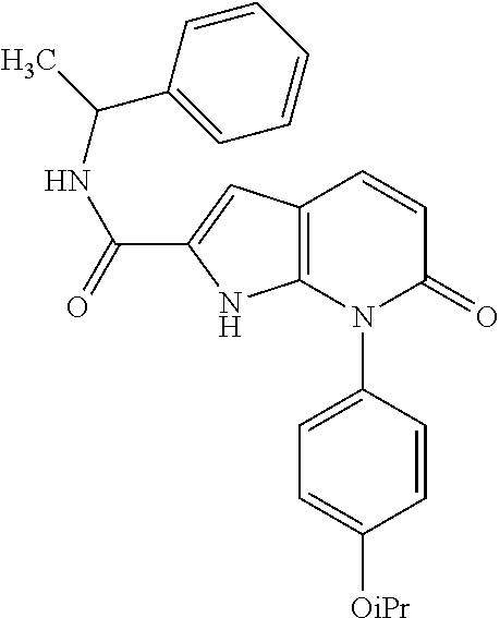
C12=C(N(C3=CC=C([OiPr])C=C3)C(=O)C=C1)NC(C(=O)NC(C1=CC=CC=C1)C)=C2
